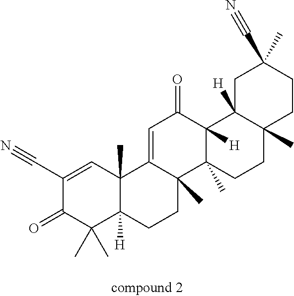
C1(C#N)=CC2(C)C([H])(C(C)(C)C1=O)CCC1(C)C2=CC(=O)C2([H])C1(C)CCC1(C)C2([H])CC(C)(C#N)CC1
